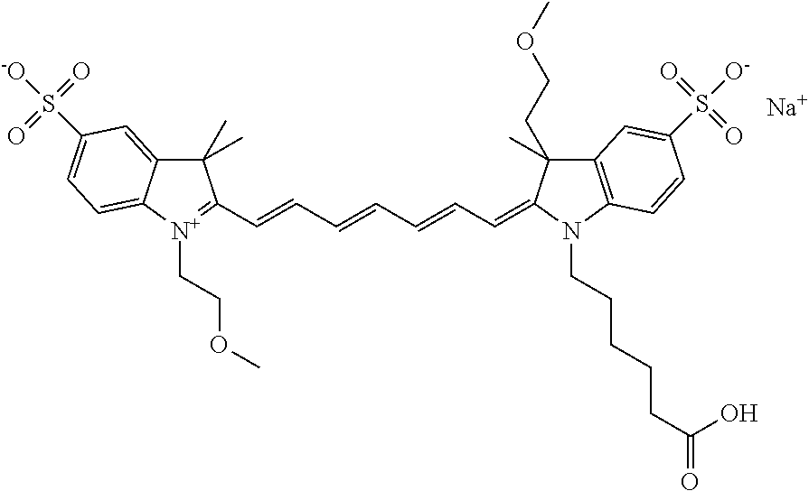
C1(C)(C)C2=CC(S([-O])(=O)=O)=CC=C2[N+](CCOC)=C1C=CC=CC=CC=C1N(CCCCCC(=O)O)C2=C(C=C(S([O-])(=O)=O)C=C2)C1(CCOC)C.[Na]
